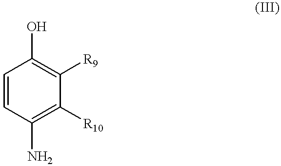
C1=CC(N)=C([R10])C([R9])=C1O
